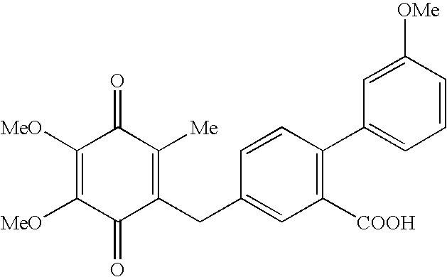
C1([MeO])=C([MeO])C(=O)C(CC2=CC([COOH])=C(C3=CC=CC([OMe])=C3)C=C2)=C([Me])C1=O
